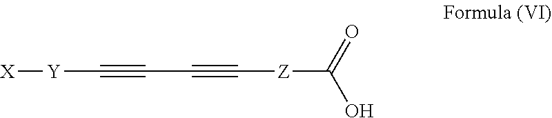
C([Z]C(=O)O)#CC#C[Y][X]
